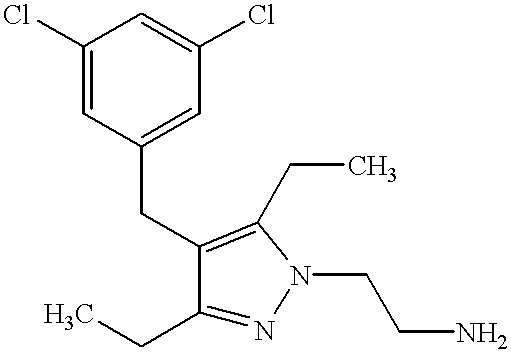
C1(CC)=NN(CCN)C(CC)=C1CC1=CC(Cl)=CC(Cl)=C1
